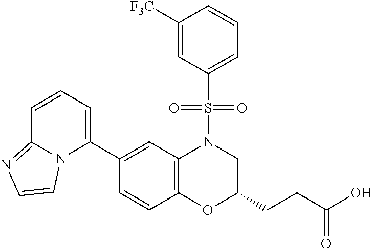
C1(C2=CC=CC3=NC=CN23)=CC2=C(C=C1)OC(CCC(O)=O)CN2S(C1=CC=CC([F3C])=C1)(=O)=O
